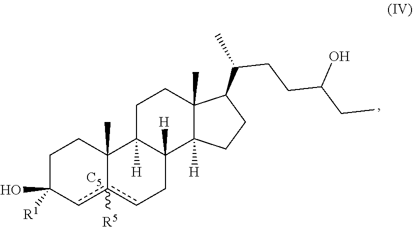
C1(O)([R1])cc2([R5])cCC3([H])C([H])(C2(C)CC1)CCC1(C)C(C(CCC(O)CC)C)CCC13[H].[C5]
